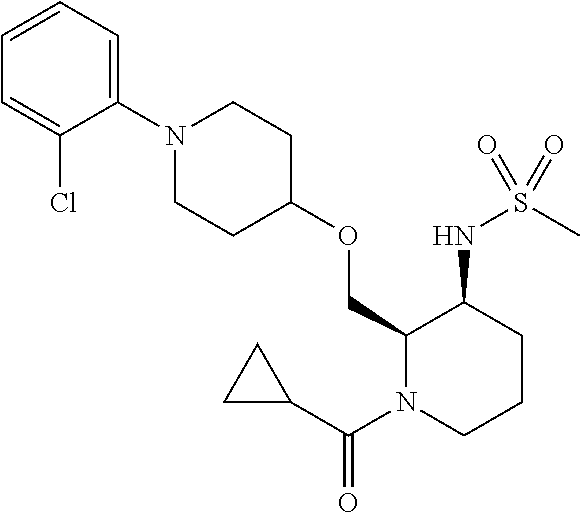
C1(OCC2N(C(=O)C3CC3)CCCC2NS(=O)(C)=O)CCN(C2=CC=CC=C2Cl)CC1
